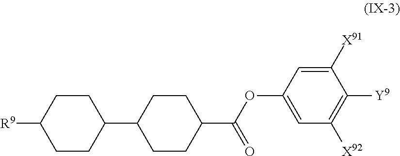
[R9]C1CCC(C2CCC(C(=O)OC3=CC([X92])=C([Y9])C([X91])=C3)CC2)CC1
